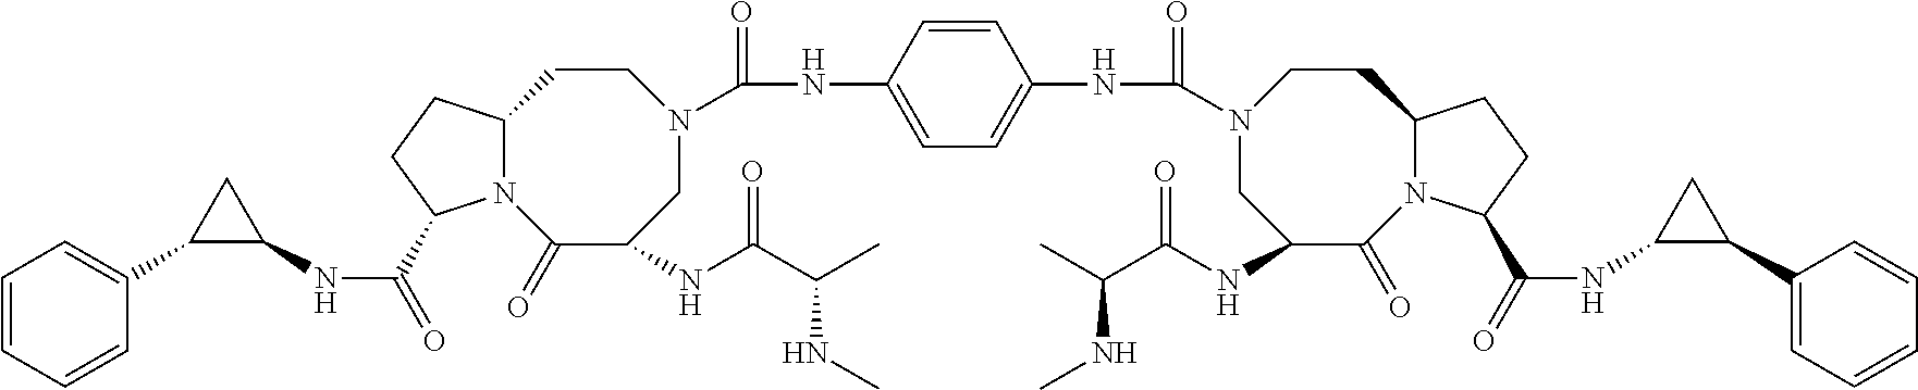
C1(NC(=O)C2N3C(CC2)CCN(C(NC2=CC=C(NC(=O)N4CC(NC(C(C)NC)=O)C(=O)N5C(CC4)CCC5C(=O)NC4C(C5=CC=CC=C5)C4)C=C2)=O)CC(NC(C(C)NC)=O)C3=O)C(C2=CC=CC=C2)C1
